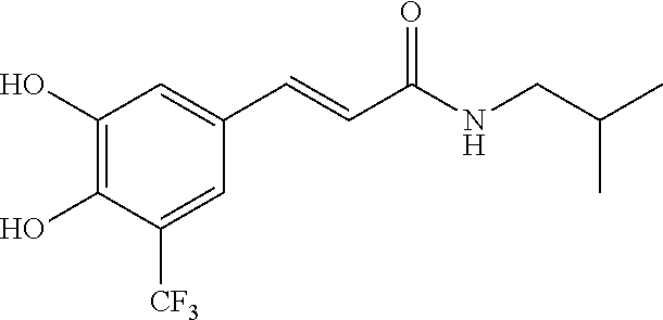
C1(O)=C(O)C([CF3])=CC(C=CC(NCC(C)C)=O)=C1
